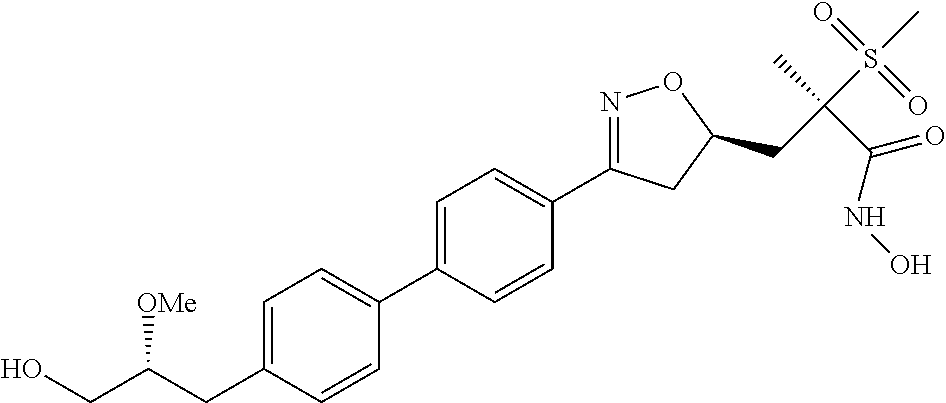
C1=C(C2=CC=C(CC(CO)[OMe])C=C2)C=CC(C2=NOC(CC(S(C)(=O)=O)(C)C(NO)=O)C2)=C1
